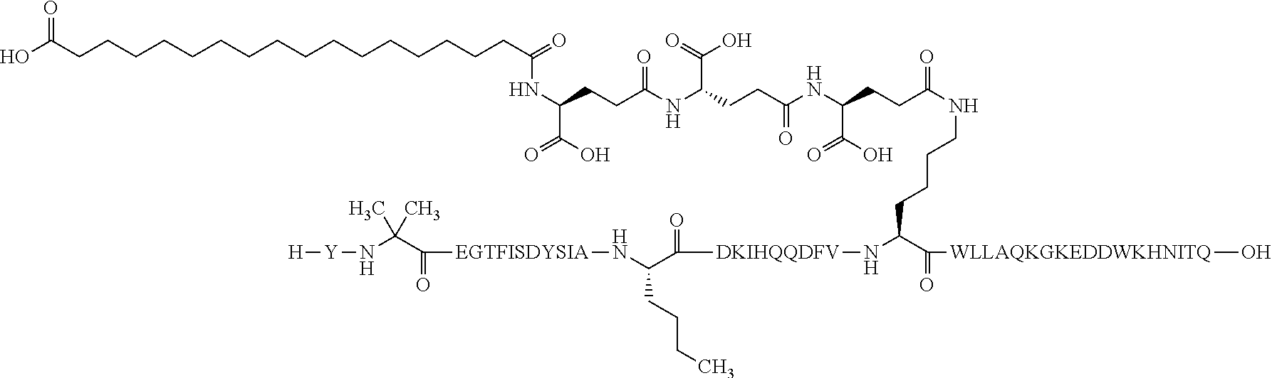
OC(CCCCCCCCCCCCCCCCC(=O)NC(C(O)=O)CCC(NC(CCC(NC(CCC(NCCCCC(N[DKIHQQDFV]C(C(CCCC)N[EGTFISDYSIA]C(C(N[Y][H])(C)C)=O)=O)C(=O)[WLLAQKGKEDDWKHNITQ]O)=O)C(=O)O)=O)C(=O)O)=O)=O
